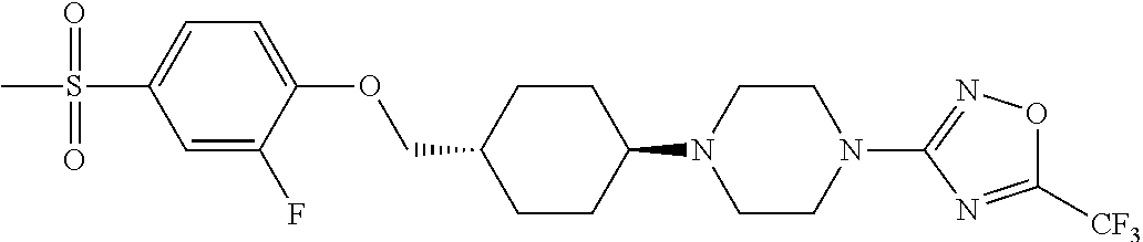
C1CC(N2CCN(C3=NOC([CF3])=N3)CC2)CCC1COC1=CC=C(S(=O)(=O)C)C=C1F
